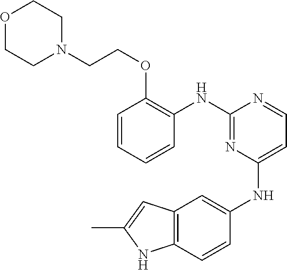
C1=CC=CC(NC2=NC(NC3=CC4=C(C=C3)NC(C)=C4)=CC=N2)=C1OCCN1CCOCC1
